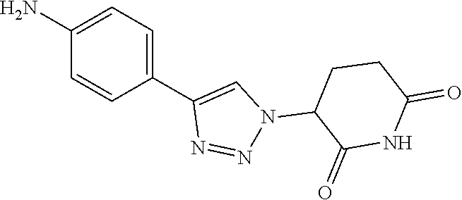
C1(C2=CN(C3C(=O)NC(=O)CC3)N=N2)=CC=C(N)C=C1
